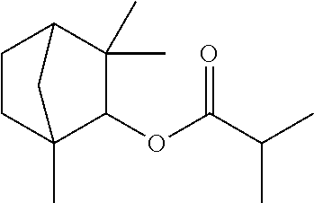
C1CC2C(C)(C)C(OC(C(C)C)=O)C1(C)C2
